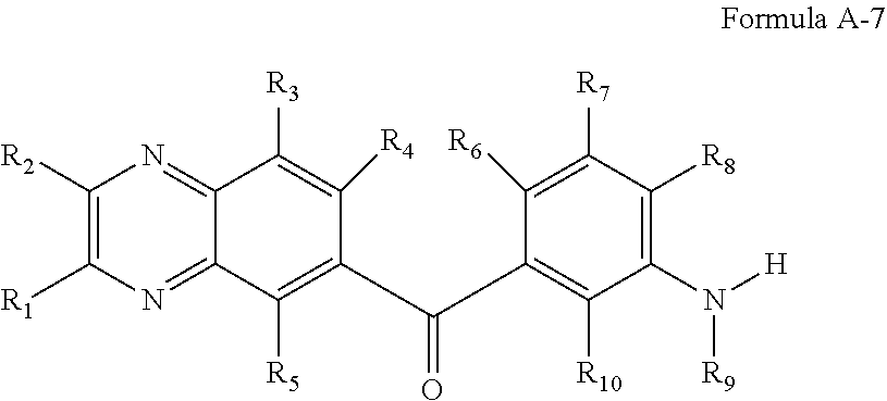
C1([R2])=C([R1])N=C2C(=N1)C([R3])=C([R4])C(C(=O)C1=C([R10])C(N([R9])[H])=C([R8])C([R7])=C1[R6])=C2[R5]
